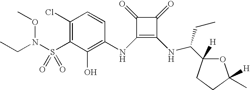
C1(Cl)=C(S(N(CC)OC)(=O)=O)C(O)=C(NC2=C(NC(CC)C3([H])CCC(C)([H])O3)C(=O)C2=O)C=C1
